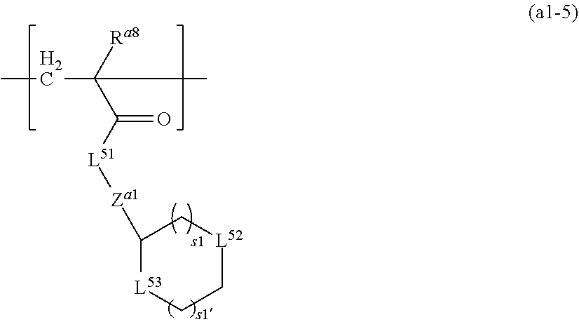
CCC([Ra8])(C([L51][Za1]C1[L53]CC[L52]C1)=O)C
